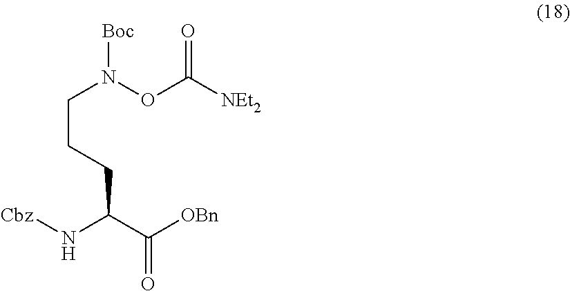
N(C(C([OBn])=O)CCCN(OC([NEt2])=O)[Boc])[Cbz]
